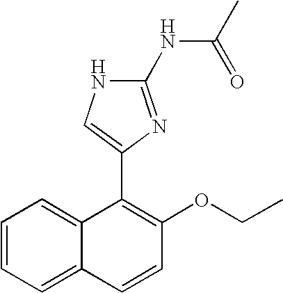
C1=CC=C2C(=C1)C(C1=CNC(NC(C)=O)=N1)=C(OCC)C=C2
